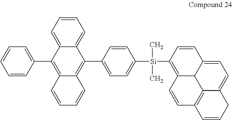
C1=CC=C2C(=C1)C(C1=CC=C([Si](C3=C4C5C(=CC=C6C5=C(C=C4)C=CC6)C=C3)(C)C)C=C1)=C1C(=C2C2=CC=CC=C2)C=CC=C1
